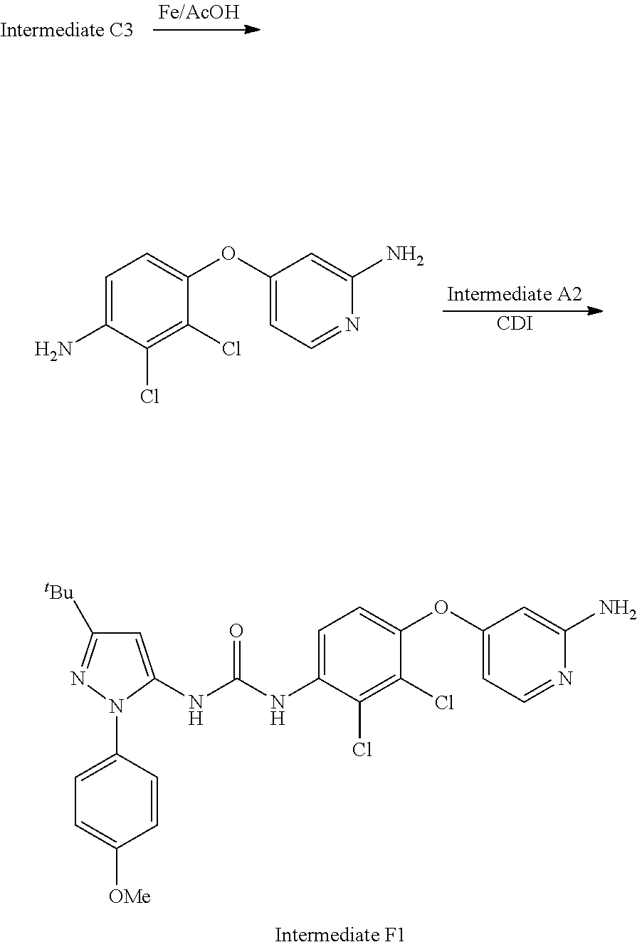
C1=C(NC(NC2=CC([tBu])=NN2C2=CC=C([OMe])C=C2)=O)C(Cl)=C(Cl)C(OC2=CC=NC(N)=C2)=C1.[CDI].C1=C(N)C(Cl)=C(Cl)C(OC2=CC=NC(N)=C2)=C1
